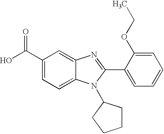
C1(C(O)=O)=CC=C2C(=C1)N=C(C1=CC=CC=C1OCC)N2C1CCCC1
